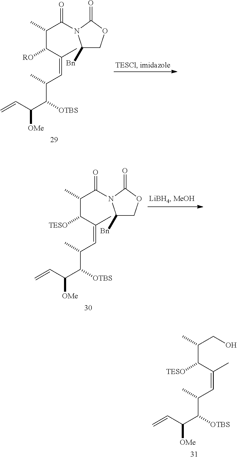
C([OTBS])(C([OMe])C=C)C(C)C=C(C([TESO])C(C)CO)C.C([OTBS])(C([OMe])C=C)C(C)C=C(C([RO])C(C)C(N1C([Bn])COC1=O)=O)C.C([OTBS])(C([OMe])C=C)C(C)C=C(C([TESO])C(C)C(N1C([Bn])COC1=O)=O)C
